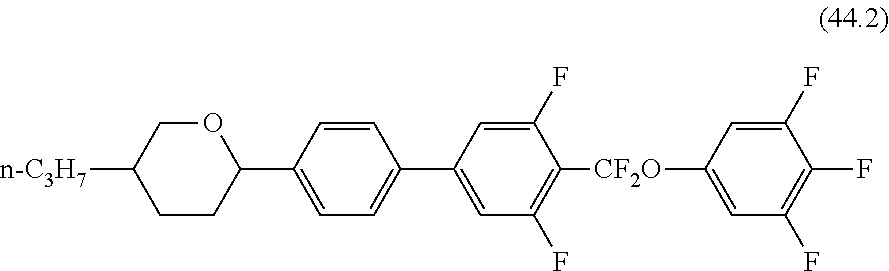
C1([CF2O]C2=C(F)C=C(C3=CC=C(C4OCC([n-C3H7])CC4)C=C3)C=C2F)=CC(F)=C(F)C(F)=C1
